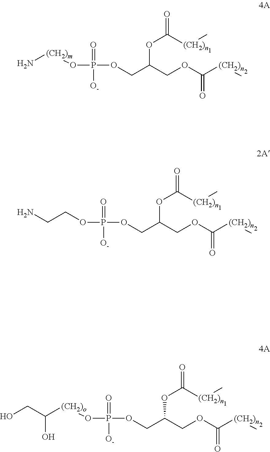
N[(CH2)m]OP(=O)(OCC(COC([(CH2)n]C)=O)OC(=O)[(CH2)n]C)[O-].C(OP(=O)(OCC(COC([(CH2)n]C)=O)OC(=O)[(CH2)n]C)[O-])CN.OCC([(CH2)o]OP(=O)(OCC(COC([(CH2)n]C)=O)OC(=O)[(CH2)n]C)[O-])O
